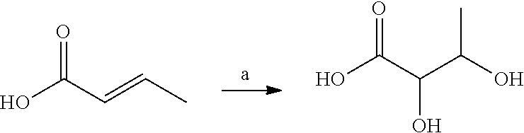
CC=CC(O)=O.OC(C(C(C)O)O)=O
